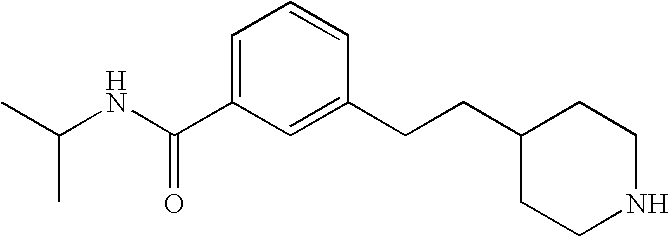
C1=C(C(NC(C)C)=O)C=C(CCC2CCNCC2)C=C1
